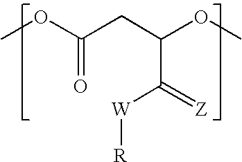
COC(CC(OC)C(=[Z])[W][R])=O
